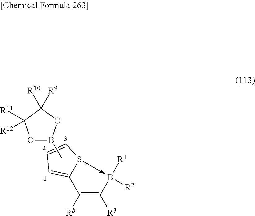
C12=CC=CS1->B([R1])([R2])C([R3])=C2[Rb].CB1OC([R11])([R12])C([R9])([R10])O1
